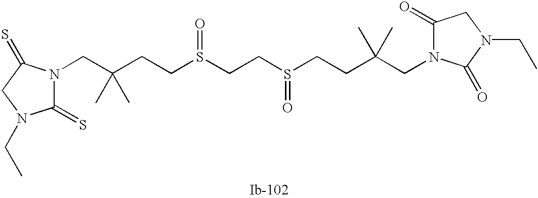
C(CCS(=O)CCS(=O)CCC(C)(C)CN1C(=O)CN(CC)C1=O)(C)(CN1C(=S)N(CC)CC1=S)C
